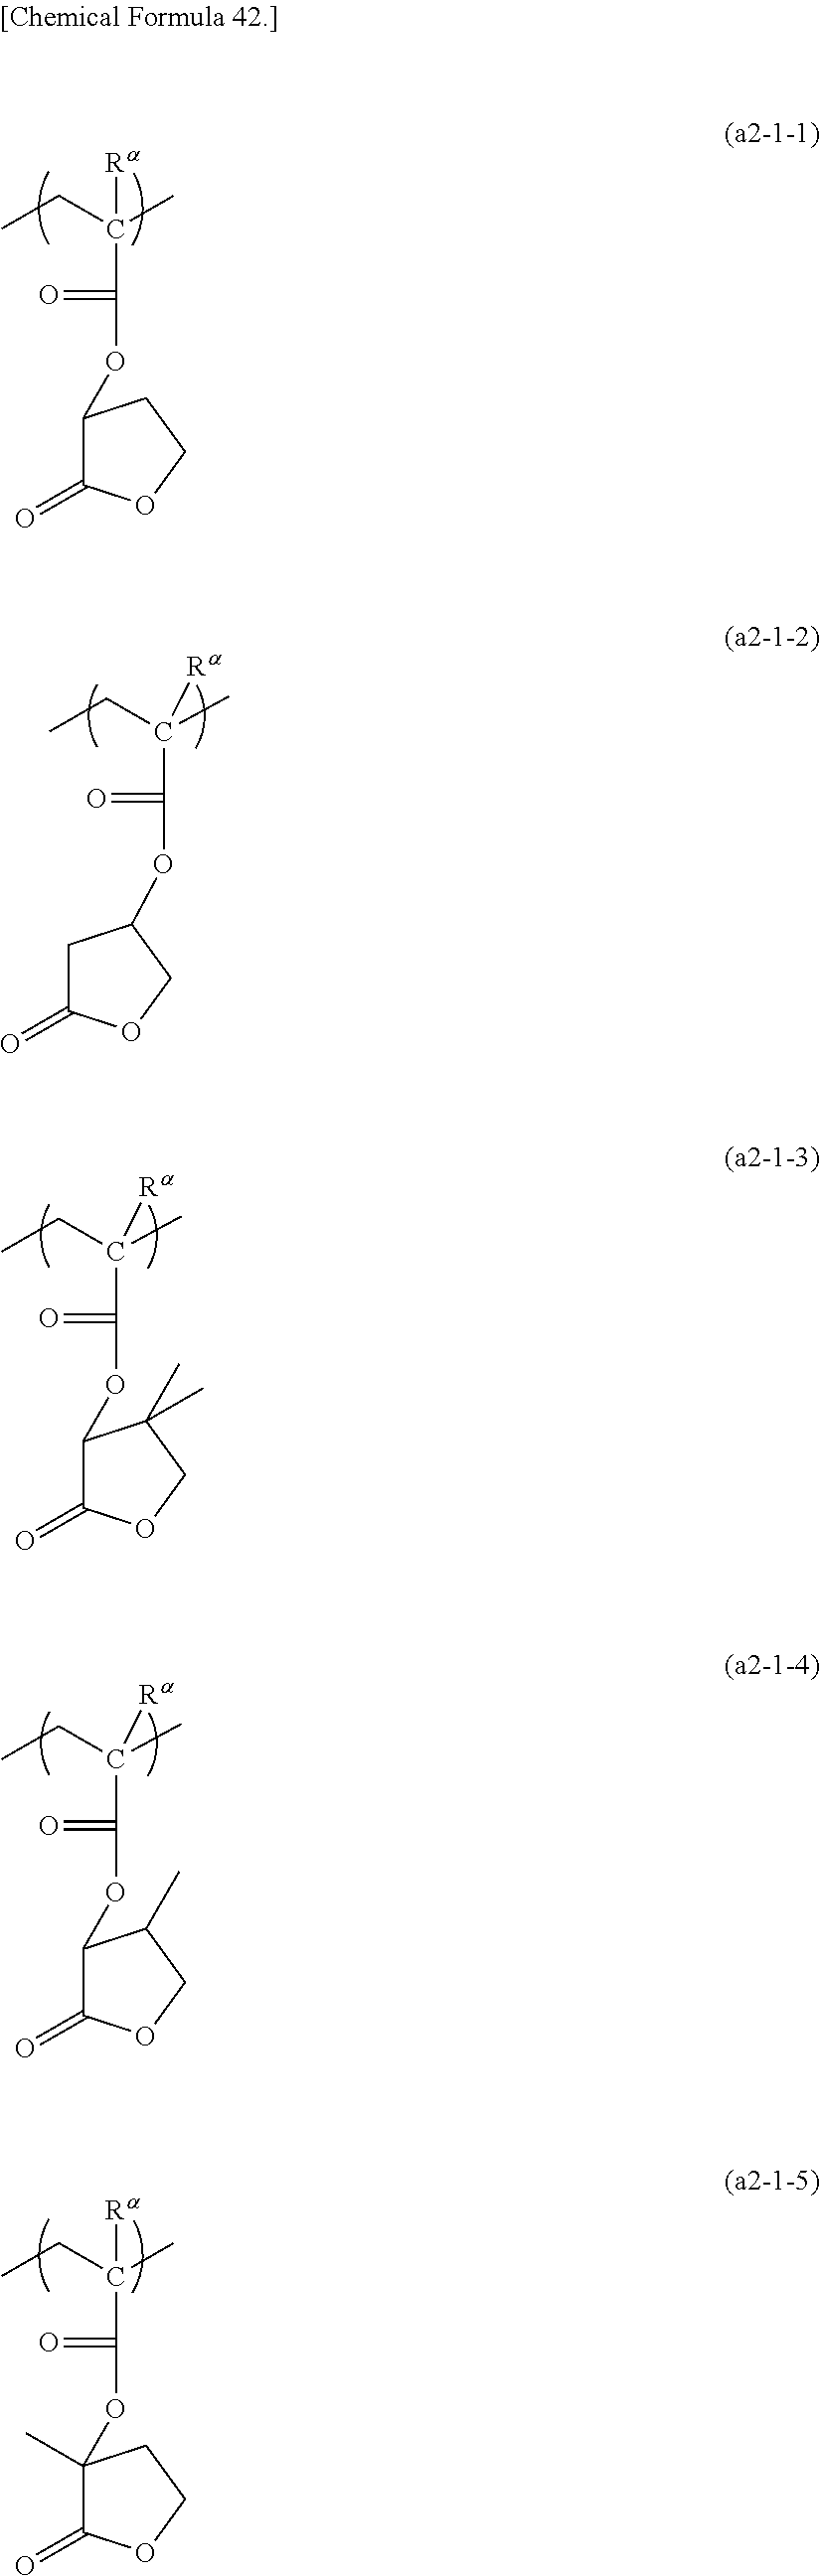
CCC(C)(C(=O)OC1C(=O)OCC1)[Ra].CCC(C)(C(=O)OC1CC(=O)OC1)[Ra].CCC(C)(C(=O)OC1C(=O)OCC1(C)C)[Ra].CCC(C)(C(=O)OC1C(=O)OCC1C)[Ra].CCC(C)(C(=O)OC1(C)C(=O)OCC1)[Ra]
